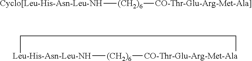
[Cyclo[Leu-His-Asn-Leu-NH][(CH2)6][CO-Thr-Glu-Arg-Met-Ala]].[Leu-His-Asn-Leu-NH]1[(CH2)6][CO-Thr-Glu-Arg-Met-Ala]CC1
